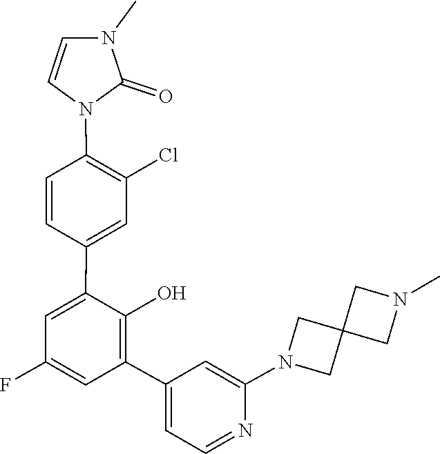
C12(CN(C3=CC(C4=C(O)C(C5=CC(Cl)=C(N6C=CN(C)C6=O)C=C5)=CC(F)=C4)=CC=N3)C1)CN(C)C2
